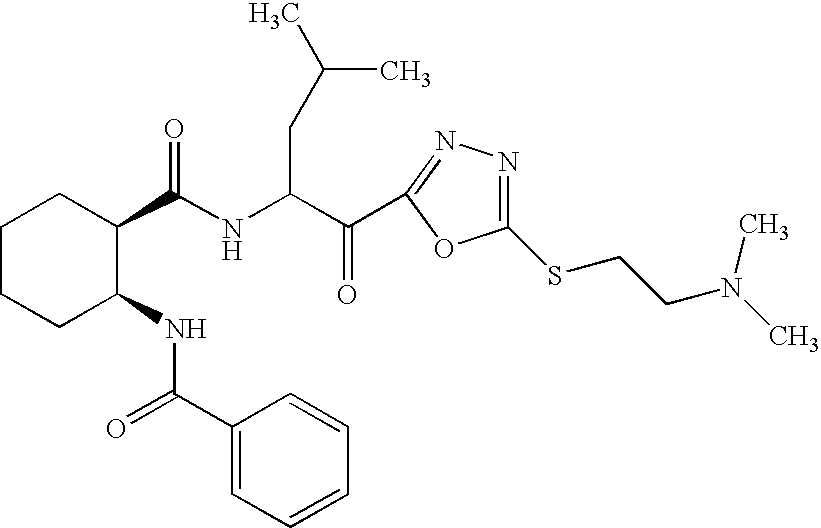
C1CCC(NC(=O)C2=CC=CC=C2)C(C(NC(C(C2=NN=C(SCCN(C)C)O2)=O)CC(C)C)=O)C1
